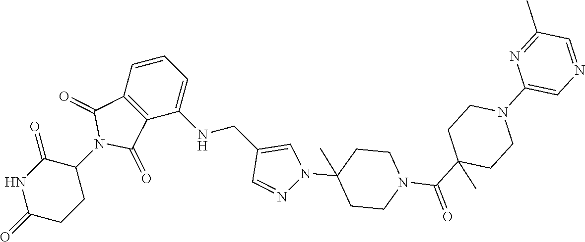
C1CC(=O)NC(=O)C1N1C(=O)C2=C(C1=O)C(NCC1=CN(C3(C)CCN(C(C4(C)CCN(C5=CN=CC(C)=N5)CC4)=O)CC3)N=C1)=CC=C2
